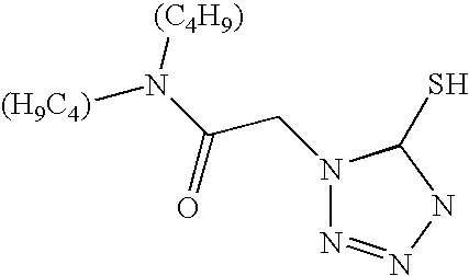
N1(CC(=O)N([(C4H9)])[(H9C4)])N=NNC1S
